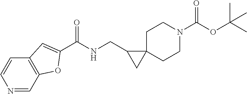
C1C2(CCN(C(OC(C)(C)C)=O)C1)C(CNC(=O)C1=CC3=C(C=NC=C3)O1)C2
